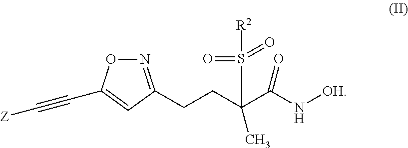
N1=C(CCC(C(N[OH])=O)(S(=O)([R2])=O)C)C=C(C#C[Z])O1
